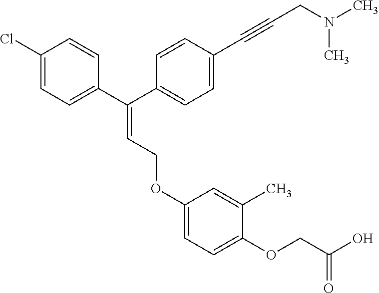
C1=C(Cl)C=CC(C(C2=CC=C(C#CCN(C)C)C=C2)=CCOC2=CC=C(OCC(O)=O)C(C)=C2)=C1
